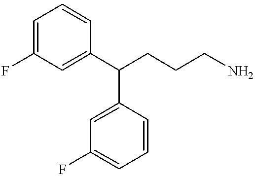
C1=C(F)C=C(C(CCCN)C2=CC(F)=CC=C2)C=C1
